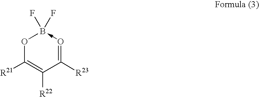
O1C([R21])=C([R22])C([R23])=O->B1(F)F
